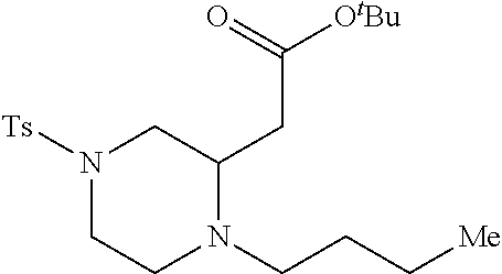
N1([Ts])CCN(CCC[Me])C(CC([OtBu])=O)C1
